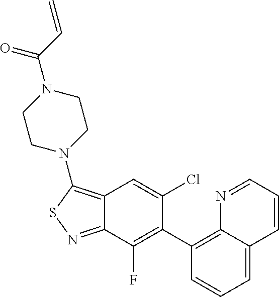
C12=C(N3CCN(C(C=C)=O)CC3)SN=C1C(F)=C(C1=C3C(=CC=C1)C=CC=N3)C(Cl)=C2
